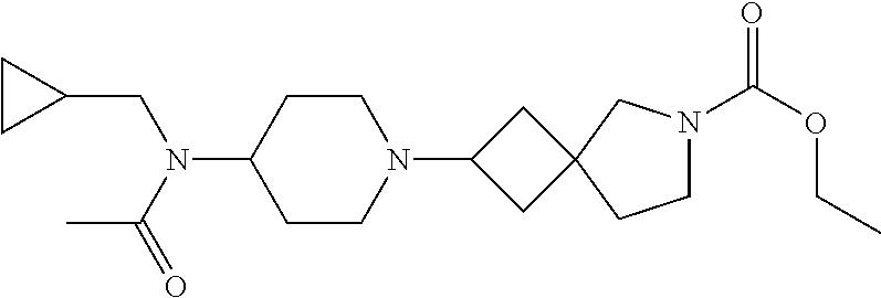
C1CN(C2CC3(C2)CCN(C(OCC)=O)C3)CCC1N(CC1CC1)C(=O)C
